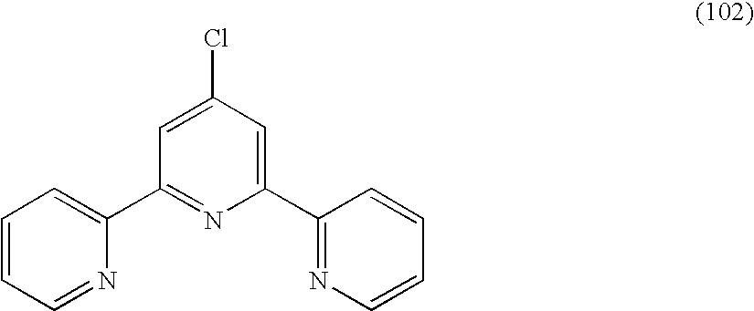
C1=C(Cl)C=C(C2=NC=CC=C2)N=C1C1=CC=CC=N1
